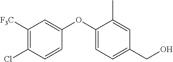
C1(Cl)=C([F3C])C=C(OC2=CC=C(CO)C=C2C)C=C1
